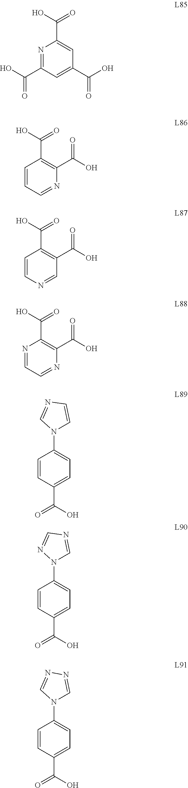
N1=C(C(O)=O)C=C(C(O)=O)C=C1C(O)=O.C1=CC=NC(C(O)=O)=C1C(O)=O.C1=CN=CC(C(O)=O)=C1C(O)=O.N1=CC=NC(C(O)=O)=C1C(O)=O.C1=C(C(O)=O)C=CC(N2C=CN=C2)=C1.C1=C(C(O)=O)C=CC(N2C=NC=N2)=C1.C1=C(C(O)=O)C=CC(N2C=NN=C2)=C1
